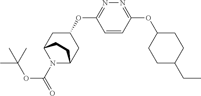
CC(C)(C)OC(=O)N1C2CC(OC3=NN=C(OC4CCC(CC)CC4)C=C3)CC1CC2
